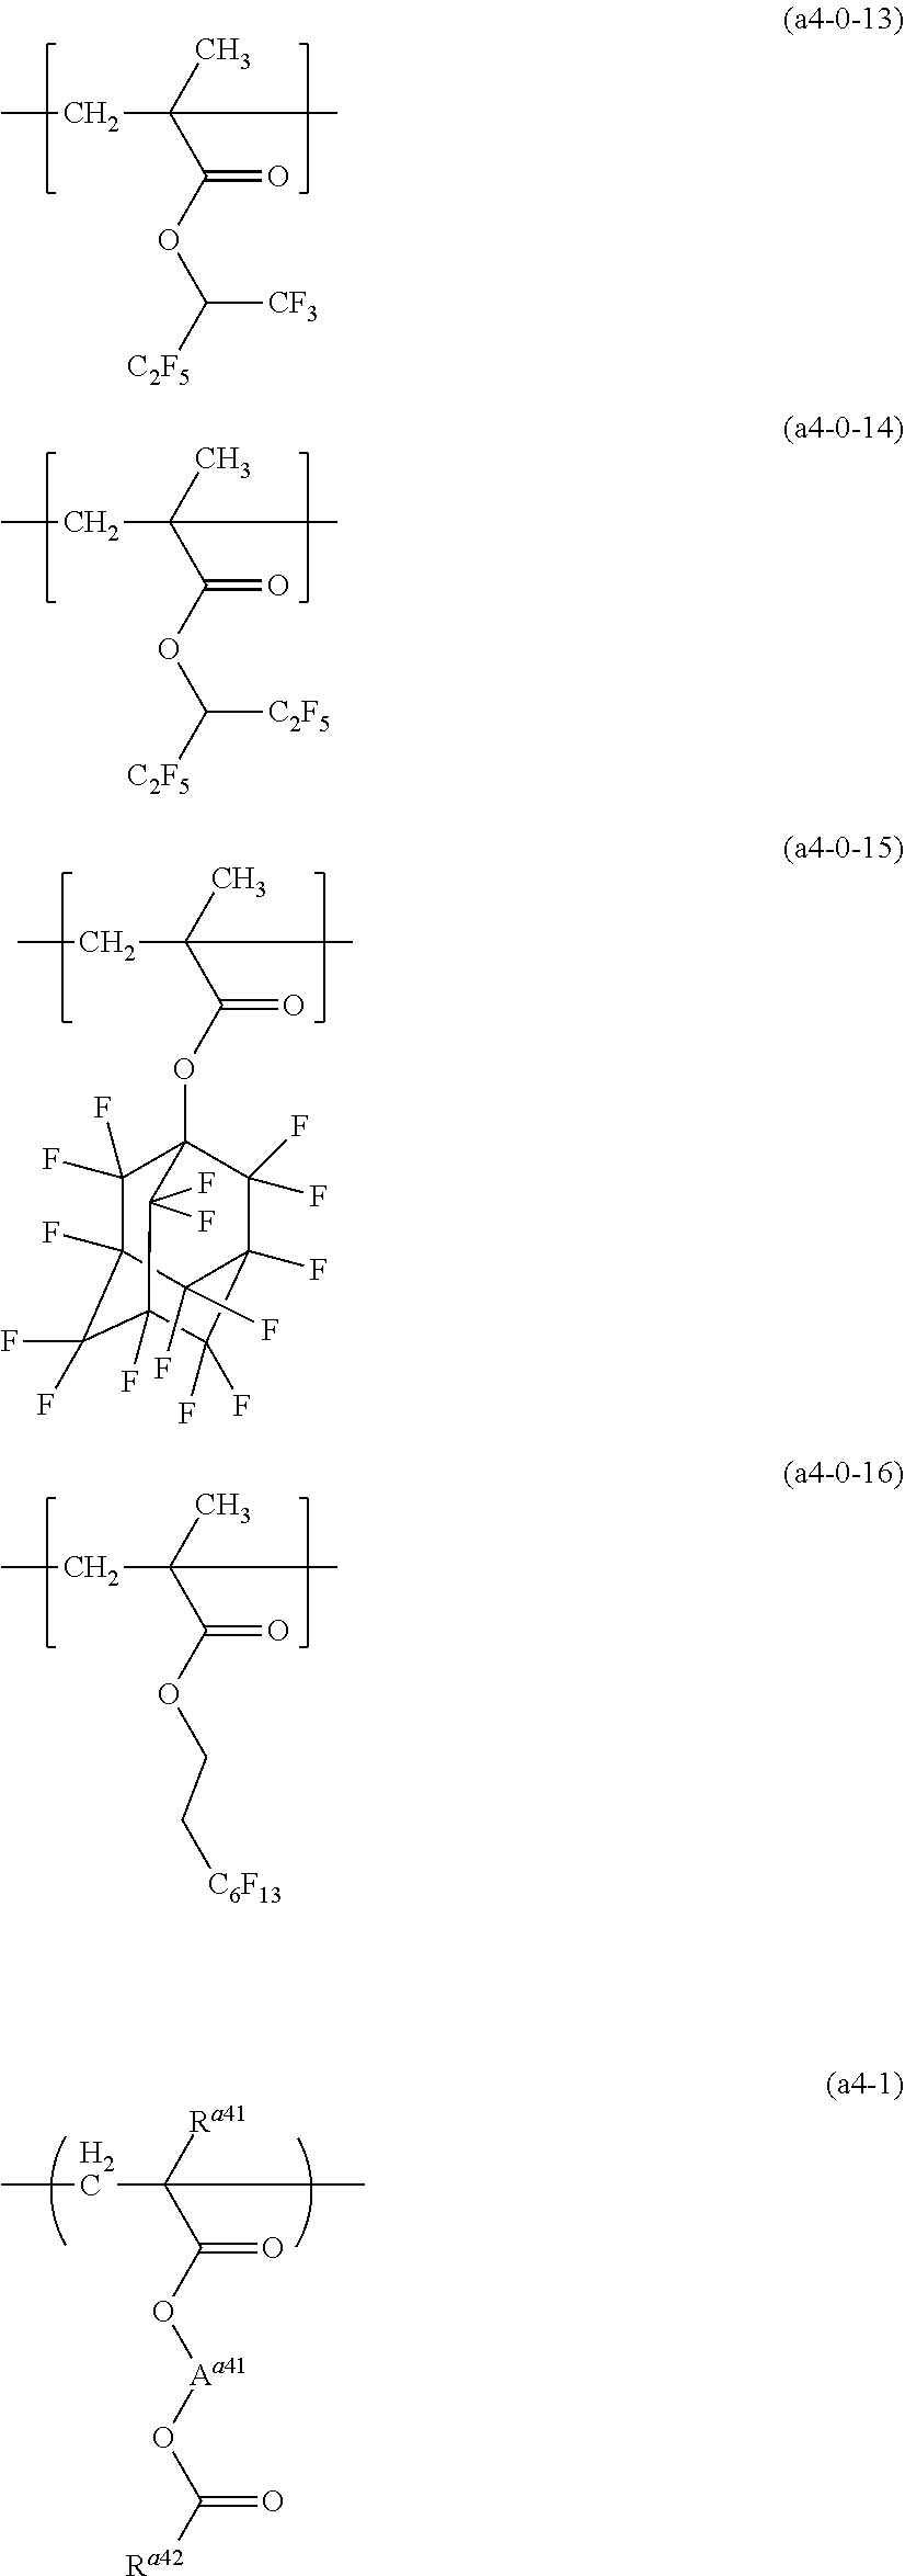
CCC(C)(C(OC([C2F5])[CF3])=O)C.CCC(C)(C(OC([C2F5])[C2F5])=O)C.CCC(C)(C(OCC[C6F13])=O)C.CCC(C)([Ra41])C(O[Aa41]OC([Ra42])=O)=O.CCC(C)(C(OC12C(F)(F)C3(F)C(F)(F)C(F)(C(F)(F)C(F)(C1(F)F)C3(F)F)C2(F)F)=O)C
